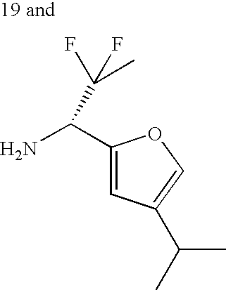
C1(C(N)C(C)(F)F)=CC(C(C)C)=CO1
